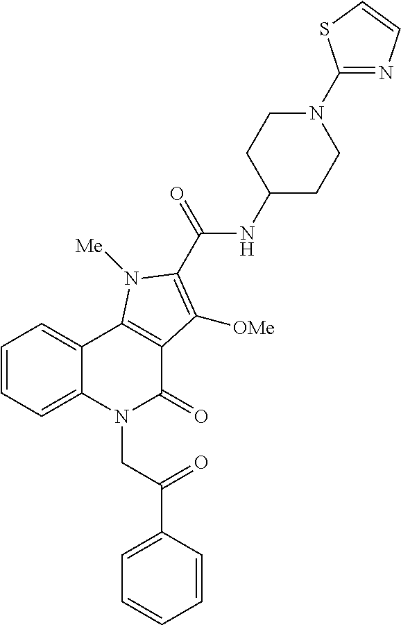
C1=CC=C2C(=C1)C1=C(C(=O)N2CC(C2=CC=CC=C2)=O)C([OMe])=C(C(=O)NC2CCN(C3=NC=CS3)CC2)N1[Me]
